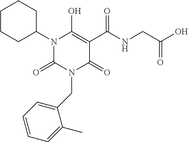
C1CCC(N2C(=O)N(CC3=CC=CC=C3C)C(=O)C(C(NCC(O)=O)=O)=C2O)CC1
